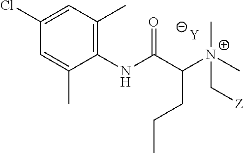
[Y].C1=C(C)C(NC(C([N+](C[Z])(C)C)CCC)=O)=C(C)C=C1Cl
